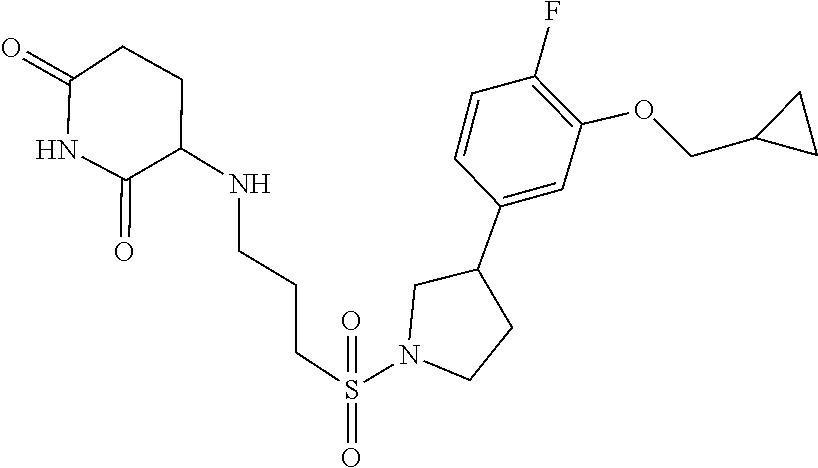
O(CC1CC1)C1=C(F)C=CC(C2CCN(S(CCCNC3C(=O)NC(=O)CC3)(=O)=O)C2)=C1
